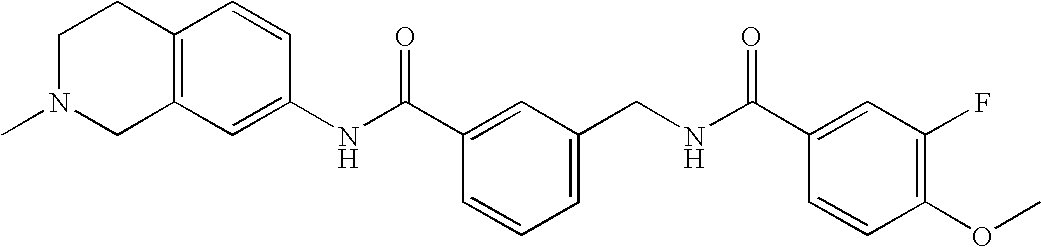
C1(NC(C2=CC(CNC(C3=CC(F)=C(OC)C=C3)=O)=CC=C2)=O)=CC2=C(C=C1)CCN(C)C2
